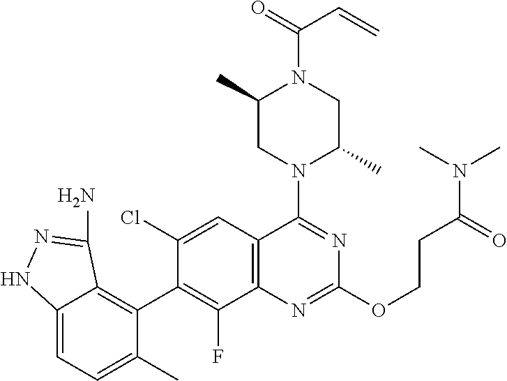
C12=CC=C(C)C(C3=C(F)C4=C(C=C3Cl)C(N3C(C)CN(C(=O)C=C)C(C)C3)=NC(OCCC(=O)N(C)C)=N4)=C1C(N)=NN2
